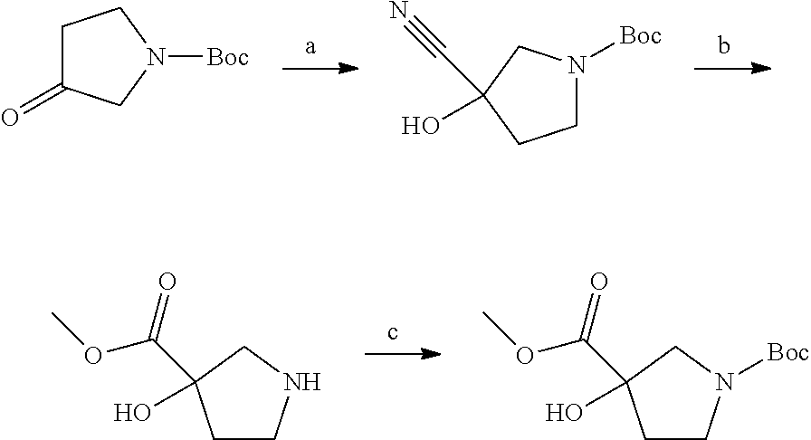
C1C(=O)CN([Boc])C1.C1N([Boc])CC(O)(C#N)C1.C1CNCC1(O)C(=O)OC.C1CN([Boc])CC1(O)C(=O)OC
